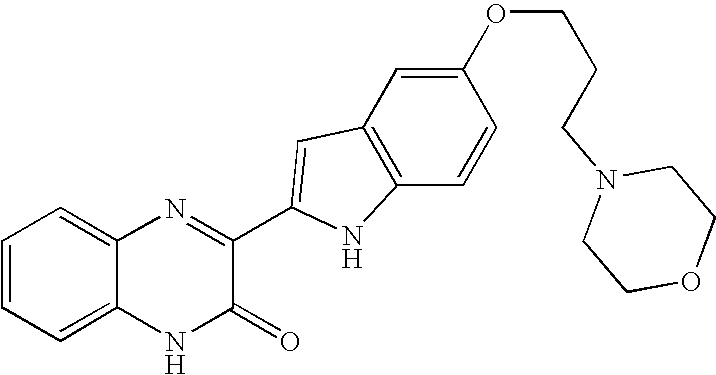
C1=C2C(=CC=C1)N=C(C1=CC3=C(C=CC(OCCCN4CCOCC4)=C3)N1)C(=O)N2
